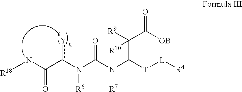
c(N(C(N(C([T][L][R4])C(C([OB])=O)([R9])[R10])[R7])=O)[R6])(C(=O)N[R18])[Y]
